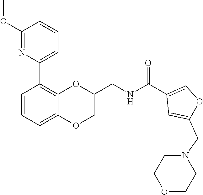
C1=CC=C2C(=C1C1=CC=CC(OC)=N1)OC(CNC(C1=COC(CN3CCOCC3)=C1)=O)CO2
